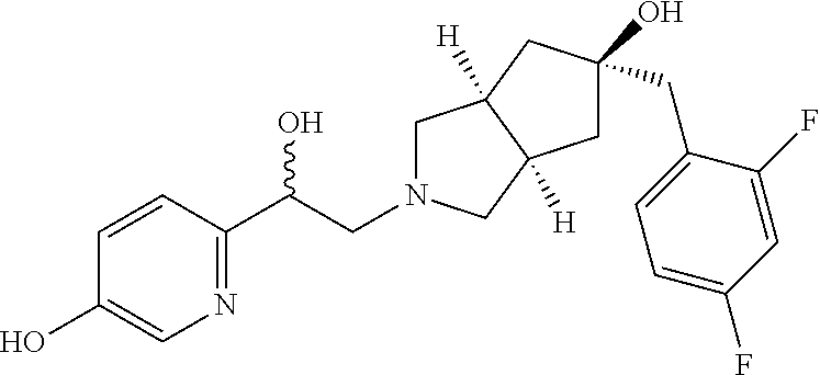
C1=CC(C(CN2CC3([H])C([H])(C2)CC(O)(CC2=CC=C(F)C=C2F)C3)O)=NC=C1O
